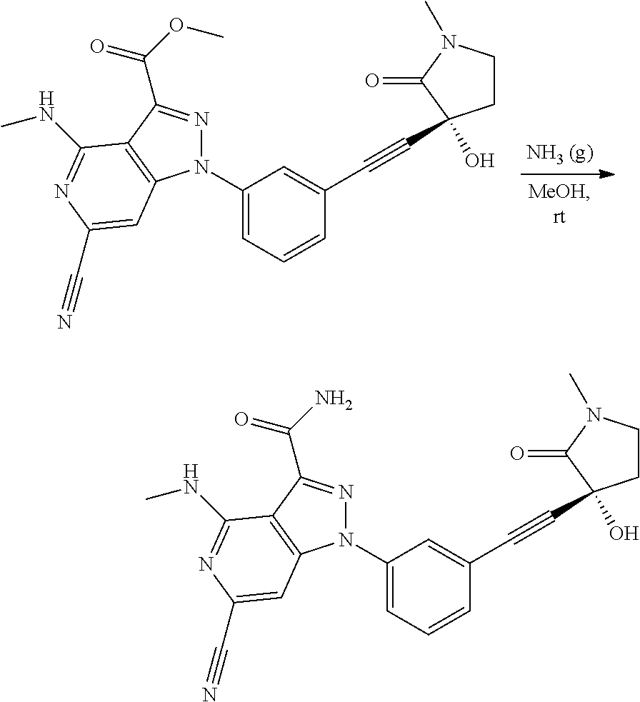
N1(C2=CC=CC(C#CC3(O)CCN(C)C3=O)=C2)N=C(C(OC)=O)C2=C1C=C(C#N)N=C2NC.N1(C2=CC=CC(C#CC3(O)CCN(C)C3=O)=C2)N=C(C(N)=O)C2=C1C=C(C#N)N=C2NC
